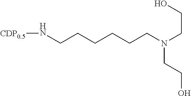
[CDP0.5]NCCCCCCN(CCO)CCO
